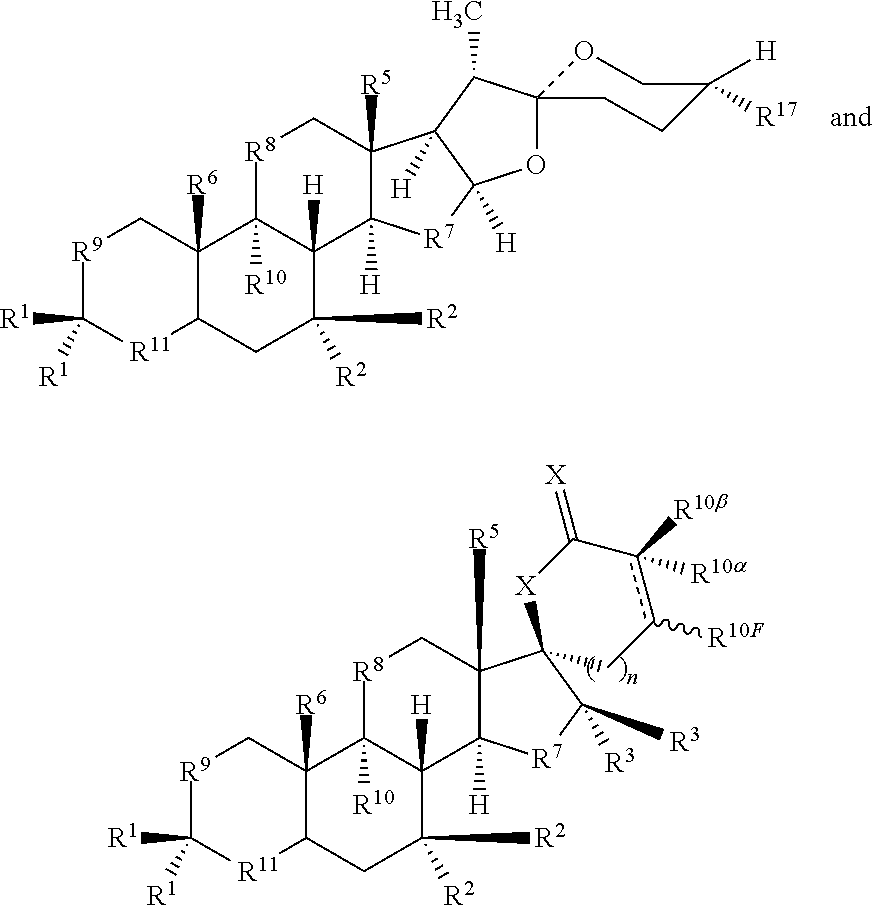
C12([R6])C(CC([R2])([R2])C3([H])C1([R10])[R8]CC1([R5])C3([H])[R7]C([R3])([R3])C13Cc([R10F])c([R10b])([R10a])C(=[X])[X]3)[R11]C([R1])([R1])[R9]C2.C12([R6])C(CC([R2])([R2])C3([H])C1([R10])[R8]CC1([R5])C3([H])[R7]C3([H])C1([H])C(C)C1(O3)OCC([H])([R17])CC1)[R11]C([R1])([R1])[R9]C2
